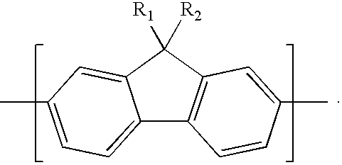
C12=CC=C(C)C=C1C([R1])([R2])C1=C2C=CC(C)=C1
